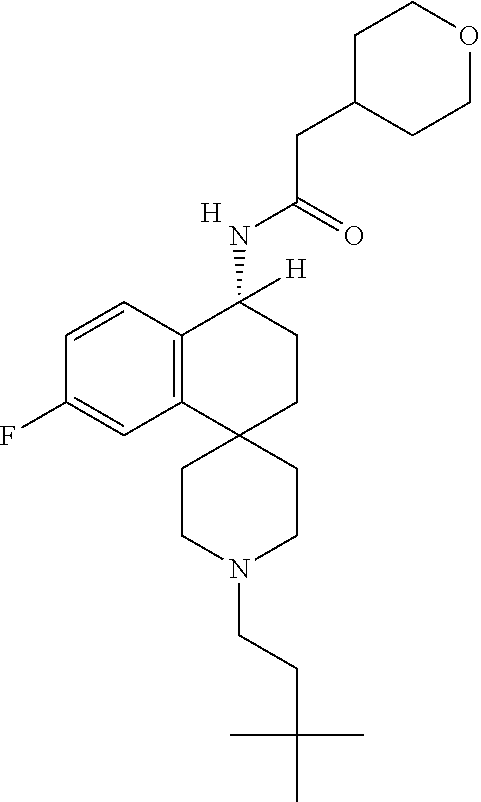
[H].C12=C(C=CC(F)=C1)C(NC(CC1CCOCC1)=O)([H])CCC21CCN(CCC(C)(C)C)CC1
